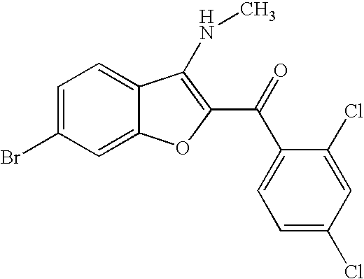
C12=CC(Br)=CC=C1C(NC)=C(C(C1=CC=C(Cl)C=C1Cl)=O)O2
